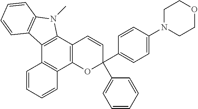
C12=C(C3=C(C4=C1C=CC=C4)OC(C1=CC=C(N4CCOCC4)C=C1)(C1=CC=CC=C1)C=C3)N(C)C1=C2C=CC=C1
